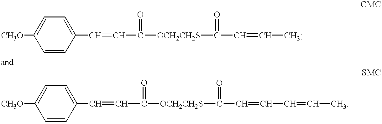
C1=CC(C=CC([OCH2CH2S]C(C=CC)=O)=O)=CC=C1[CH3O].C1=CC(C=CC([OCH2CH2S]C(C=CC=CC)=O)=O)=CC=C1[CH3O]
